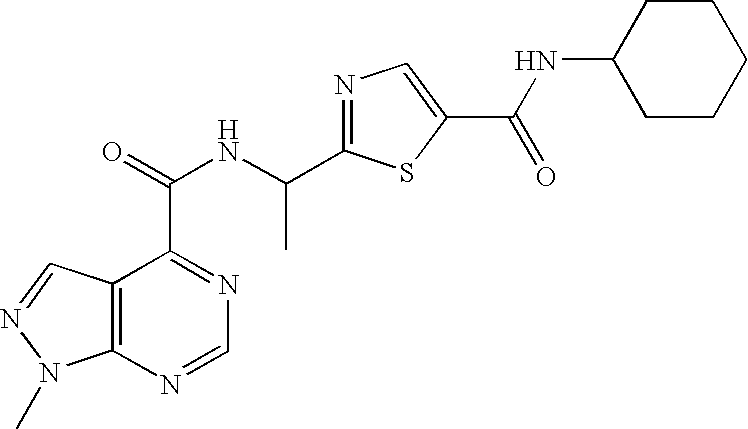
C12=C(N=CN=C1C(=O)NC(C1=NC=C(C(NC3CCCCC3)=O)S1)C)N(C)N=C2
